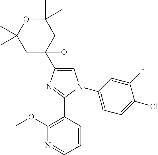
C1(C2(O)CC(C)(C)OC(C)(C)C2)=CN(C2=CC=C(Cl)C(F)=C2)C(C2=C(OC)N=CC=C2)=N1
